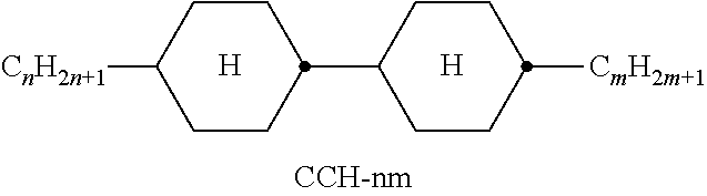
[CnH2n+1]C1CCC(C2CCC([CmH2m+1])CC2)CC1.[H].[H]
